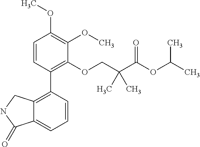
C1=CC(C2=C3C(=CC=C2)C(=O)NC3)=C(OCC(C(OC(C)C)=O)(C)C)C(OC)=C1OC
